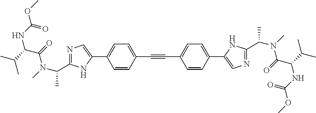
C1=CC(C#CC2=CC=C(C3=CN=C(C(N(C)C(=O)C(C(C)C)NC(OC)=O)C)N3)C=C2)=CC=C1C1=CN=C(C(N(C)C(=O)C(C(C)C)NC(OC)=O)C)N1
